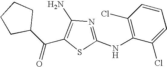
C1CC(C(C2=C(N)N=C(NC3=C(Cl)C=CC=C3Cl)S2)=O)CC1
